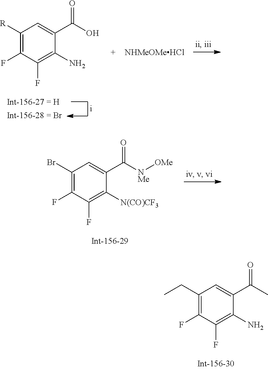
C1([R])=C(F)C(F)=C(N)C(C(=O)O)=C1.[NHMeOMeHCl].C1(Br)=C(F)C(F)=C([N(CO)CF3])C(C(=O)[NMe][OMe])=C1.C1(CC)=C(F)C(F)=C(N)C(C(=O)C)=C1
